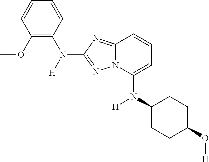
N(C1=C(OC)C=CC=C1)(C1=NN2C(=N1)C=CC=C2N(C1CCC(O[H])CC1)[H])[H]
